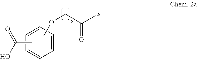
C1=CC=CC=C1.CC(O)=O.COCC(C)=O.*
